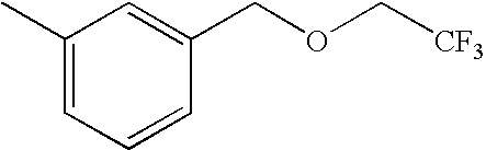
C1(C)=CC=CC(COC[CF3])=C1
